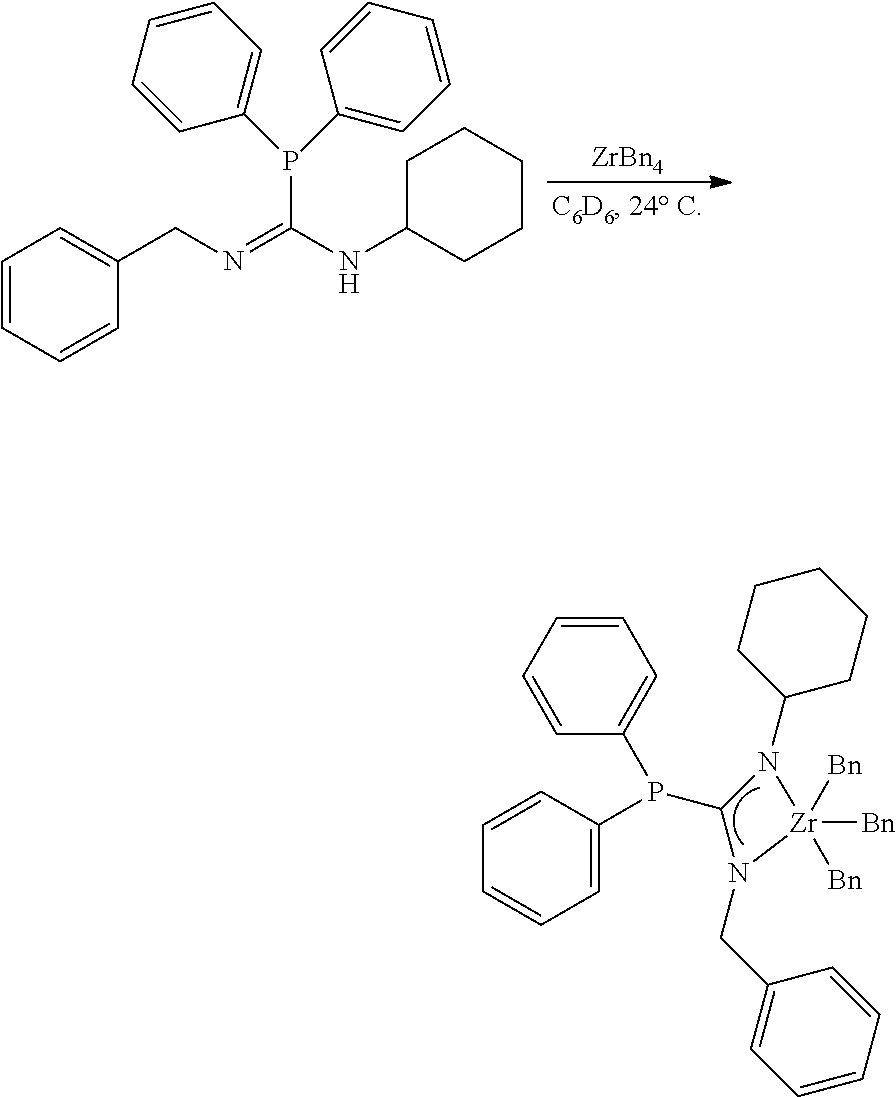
C1=C(P(C2N(C3CCCCC3)[Zr]([Bn])([Bn])([Bn])N2CC2=CC=CC=C2)C2=CC=CC=C2)C=CC=C1.[ZrBn4].C1(CN=C(NC2CCCCC2)P(C2=CC=CC=C2)C2=CC=CC=C2)=CC=CC=C1
